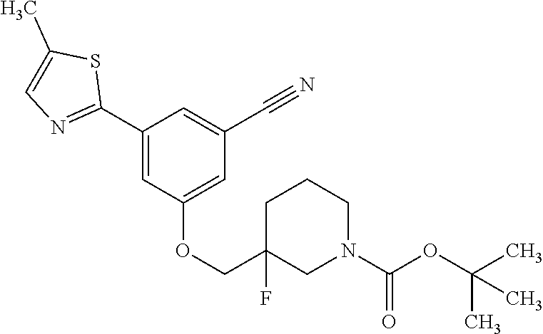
C1(C2=NC=C(C)S2)=CC(OCC2(F)CN(C(OC(C)(C)C)=O)CCC2)=CC(C#N)=C1
